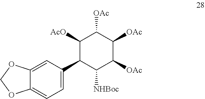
C12=CC(C3C([NHBoc])C([OAc])C([OAc])C([OAc])C3[AcO])=CC=C1OCO2
